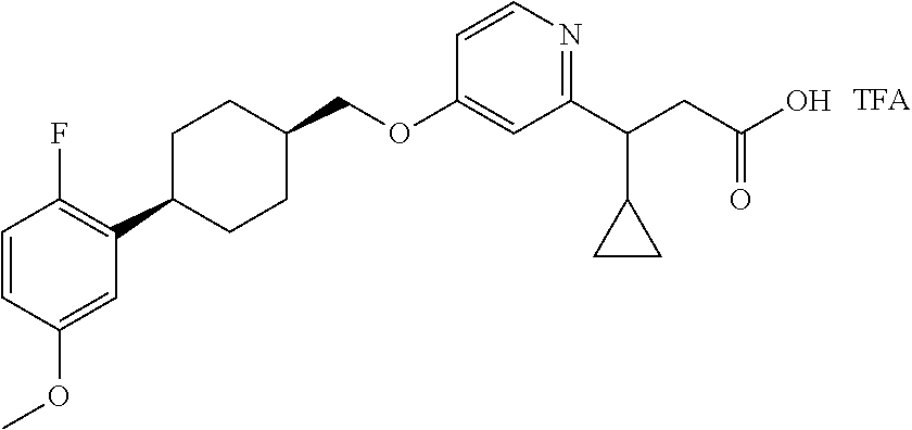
C1=CC(OC)=CC(C2CCC(COC3=CC(C(CC(O)=O)C4CC4)=NC=C3)CC2)=C1F
